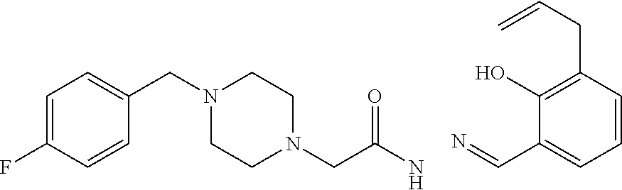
C1=C(F)C=CC(CN2CCN(CC(N)=O)CC2)=C1.N=CC1=CC=CC(CC=C)=C1O
